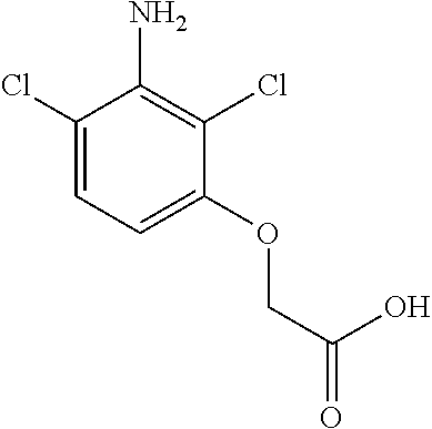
C1=C(OCC(=O)O)C(Cl)=C(N)C(Cl)=C1
